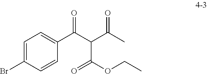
C1=C(Br)C=CC(C(C(C(C)=O)C(OCC)=O)=O)=C1
